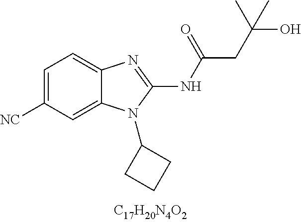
C1=C([CN])C=C2C(=C1)N=C(NC(CC(O)(C)C)=O)N2C1CCC1
